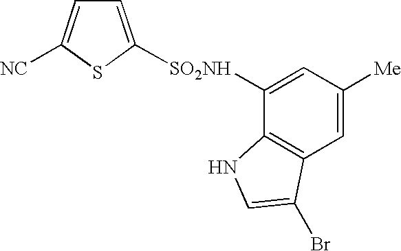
[SO2NH](C1=CC([Me])=CC2=C1NC=C2Br)C1=CC=C([NC])S1
